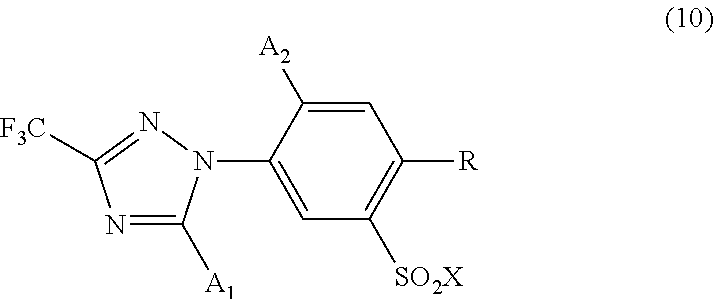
C1(N2C([A1])=NC([F3C])=N2)=CC([SO2X])=C([R])C=C1[A2]
